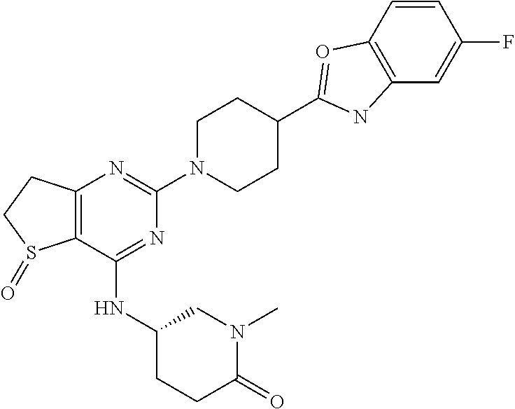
C1(NC2CCC(=O)N(C)C2)=NC(N2CCC(C3=OC4=C(C=C(F)C=C4)N3)CC2)=NC2=C1S(=O)CC2
